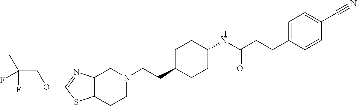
C12=C(CCN(CCC3CCC(NC(CCC4=CC=C(C#N)C=C4)=O)CC3)C1)SC(OCC(C)(F)F)=N2
